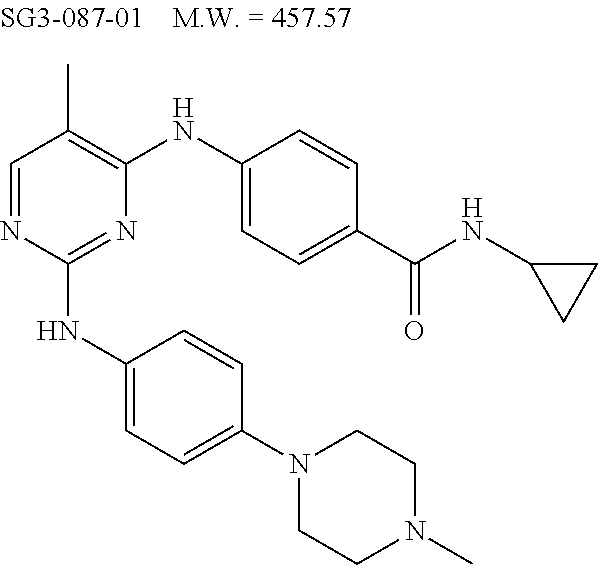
N1=C(NC2=CC=C(N3CCN(C)CC3)C=C2)N=CC(C)=C1NC1=CC=C(C(NC2CC2)=O)C=C1
